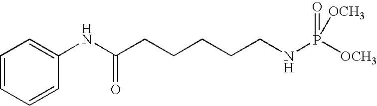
C1=CC=CC(NC(CCCCCNP([OCH3])([OCH3])=O)=O)=C1
